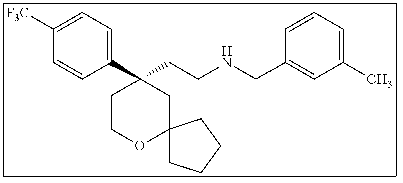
C1(C2(CCNCC3=CC(C)=CC=C3)CCOC3(C2)CCCC3)=CC=C([F3C])C=C1
